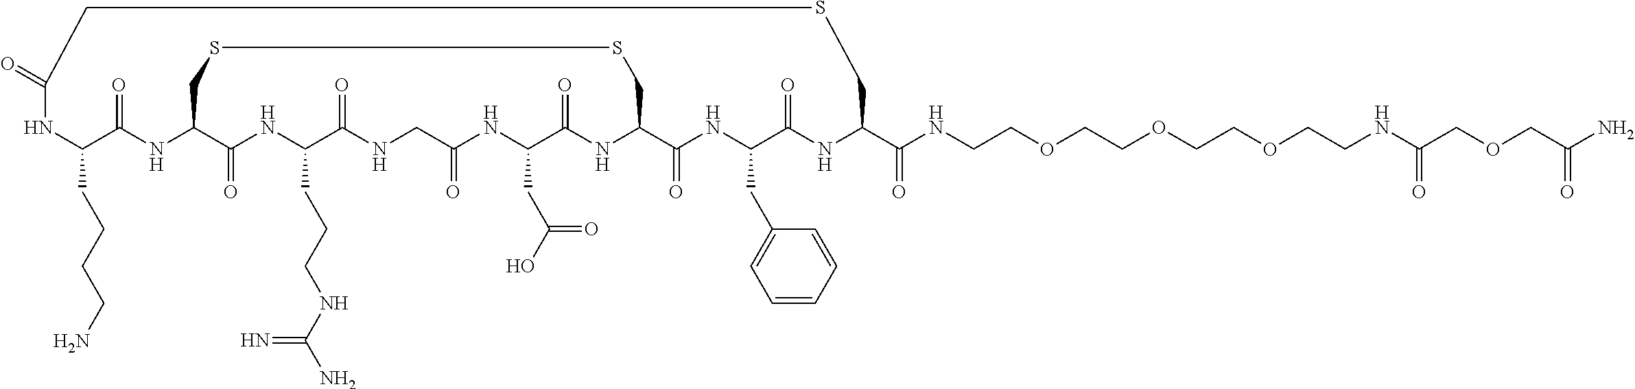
N1C(CCCCN)C(=O)NC2C(=O)NC(CCCNC(N)=N)C(=O)NCC(=O)NC(CC(O)=O)C(=O)NC(C(=O)NC(CC3=CC=CC=C3)C(=O)NC(C(NCCOCCOCCOCCNC(COCC(N)=O)=O)=O)CSCC1=O)CSSC2
